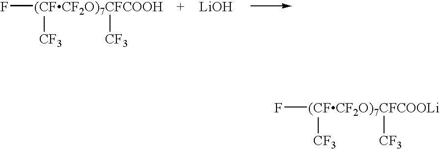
F[(CFCF2O)7CFCOOH]([CF3])[CF3].[LiOH].F[(CFCF2O)7CFCOOLi]([CF3])[CF3]
